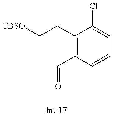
[TBSO]CCC1=C(C=O)C=CC=C1Cl
